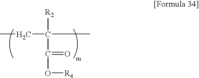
CCC(C)([R2])C(=O)O[R4]
